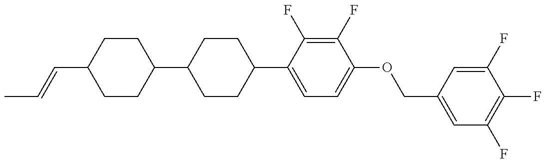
C1(C2CCC(C3=CC=C(OCC4=CC(F)=C(F)C(F)=C4)C(F)=C3F)CC2)CCC(C=CC)CC1
